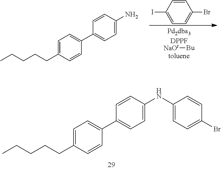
C1=CC(NC2=CC=C(Br)C=C2)=CC=C1C1=CC=C(CCCCC)C=C1.C1(I)=CC=C(Br)C=C1.[NaOt][Bu].C1=CC(N)=CC=C1C1=CC=C(CCCCC)C=C1
